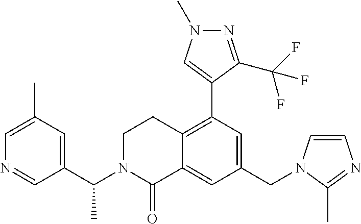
C1(CN2C=CN=C2C)=CC(C2=CN(C)N=C2C(F)(F)F)=C2C(=C1)C(=O)N(C(C1=CC(C)=CN=C1)C)CC2
